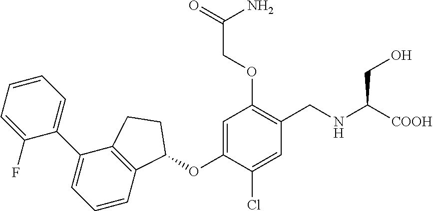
C1(F)=CC=CC=C1C1=CC=CC2=C1CCC2OC1=CC(OCC(N)=O)=C(CNC(CO)[COOH])C=C1Cl
